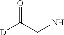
[D]C(=O)CN
